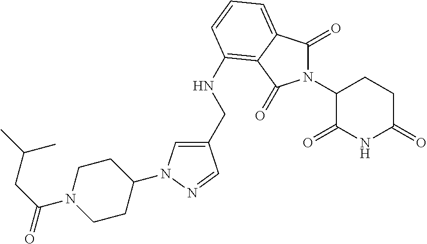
C1(CNC2=C3C(=CC=C2)C(=O)N(C2C(=O)NC(=O)CC2)C3=O)=CN(C2CCN(C(CC(C)C)=O)CC2)N=C1
